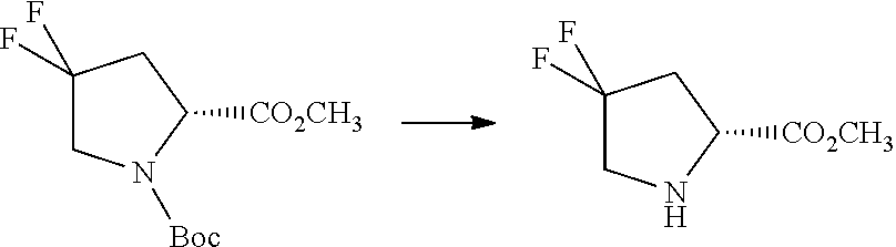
C1(F)(F)CNC([CO2CH3])C1.C1(F)(F)CN([Boc])C([CO2CH3])C1
